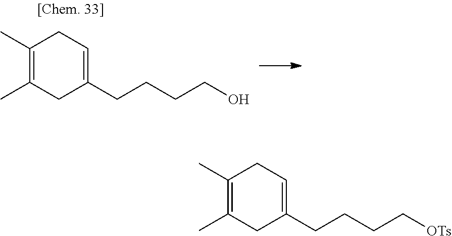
C1(C)=C(C)CC(CCCC[OTs])=CC1.C1(C)=C(C)CC(CCCCO)=CC1
